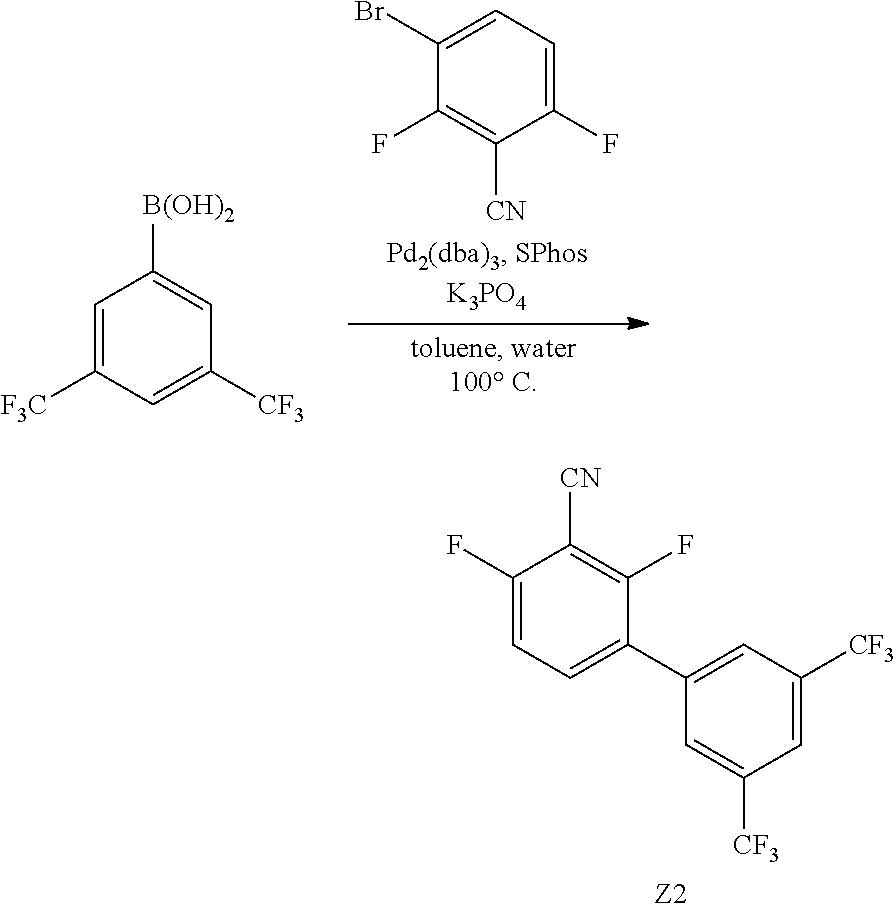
C1(F)=CC=C(Br)C(F)=C1[CN].C1=C([F3C])C=C([CF3])C=C1[B(OH)2].C1(F)=CC=C(C2=CC([CF3])=CC([CF3])=C2)C(F)=C1[CN]
